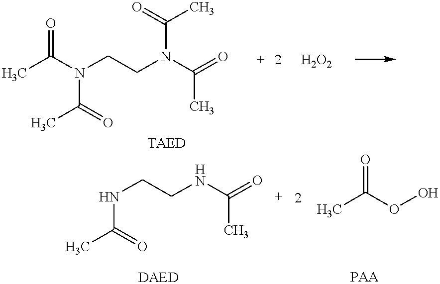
CC(N(CCN(C(=O)C)C(=O)C)C(C)=O)=O.N(CCNC(=O)C)C(C)=O.CC(OO)=O
